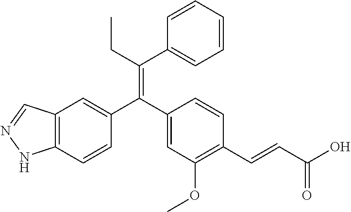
C12=C(C=CC(C(C3=CC(OC)=C(C=CC(O)=O)C=C3)=C(CC)C3=CC=CC=C3)=C1)NN=C2
